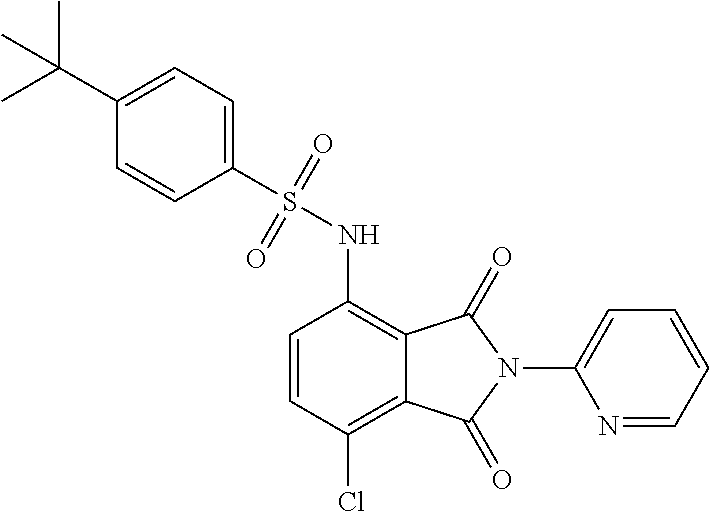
C1=CC(Cl)=C2C(=C1NS(C1=CC=C(C(C)(C)C)C=C1)(=O)=O)C(=O)N(C1=CC=CC=N1)C2=O
